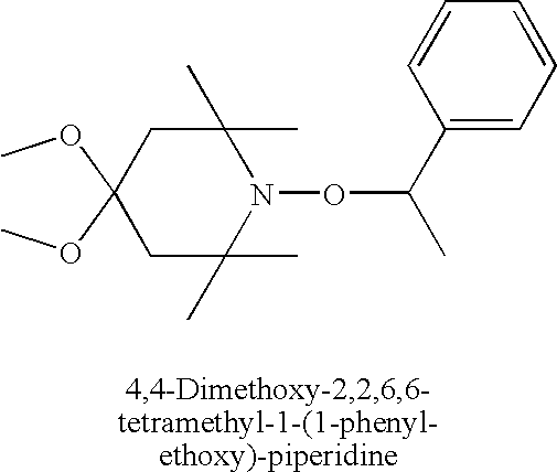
COC1(OC)CC(C)(C)N(OC(C)C2=CC=CC=C2)C(C)(C)C1
